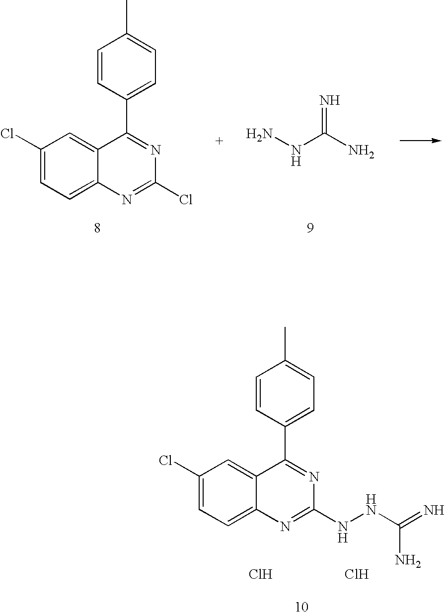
C1(Cl)=CC=C2C(=C1)C(C1=CC=C(C)C=C1)=NC(Cl)=N2.N(C(N)=N)N.C1(Cl)=CC=C2C(=C1)C(C1=CC=C(C)C=C1)=NC(NNC(=N)N)=N2.Cl.Cl
